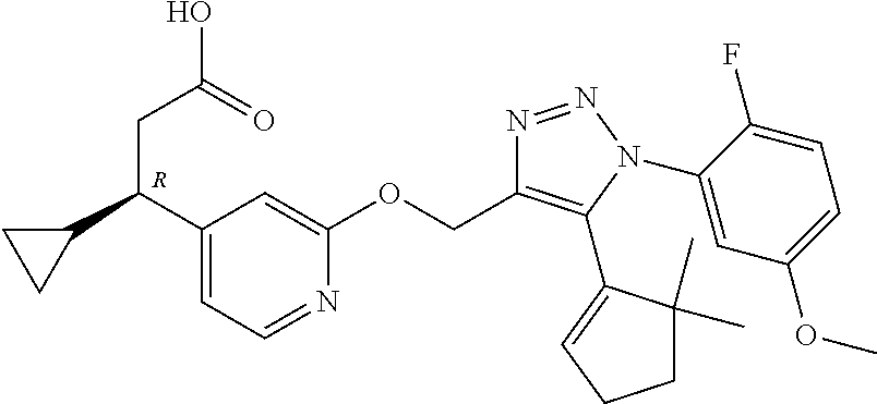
C1=NC(OCC2=C(C3=CCCC3(C)C)N(C3=CC(OC)=CC=C3F)N=N2)=CC(C(C2CC2)CC(O)=O)=C1.[R]
